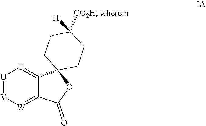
[U]1=[V][W]=C2C(=[T]1)C1(OC2=O)CCC([CO2H])([H])CC1
